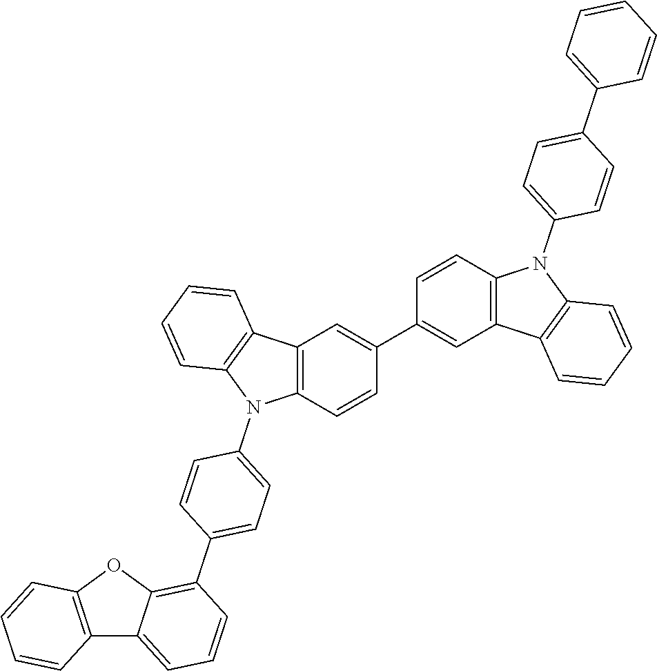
C12=C(OC3=C(C4=CC=C(N5C6=C(C7=C5C=CC=C7)C=C(C5=CC7=C(C=C5)N(C5=CC=C(C8=CC=CC=C8)C=C5)C5=C7C=CC=C5)C=C6)C=C4)C=CC=C13)C=CC=C2
